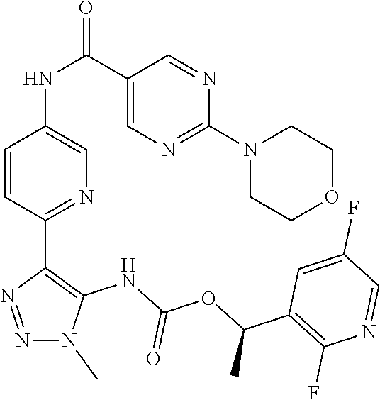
N1=NC(C2=NC=C(NC(C3=CN=C(N4CCOCC4)N=C3)=O)C=C2)=C(NC(OC(C2=C(F)N=CC(F)=C2)C)=O)N1C
